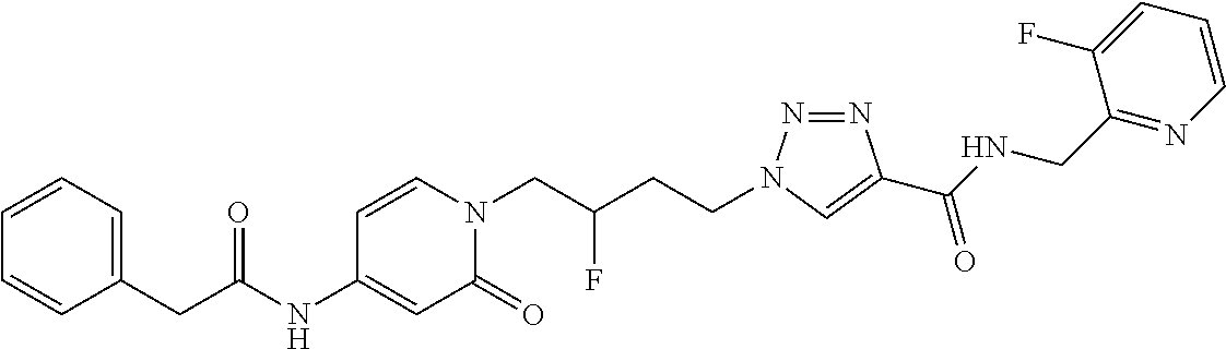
C(C(NC1=CC(=O)N(CC(CCN2N=NC(C(NCC3=NC=CC=C3F)=O)=C2)F)C=C1)=O)C1=CC=CC=C1
